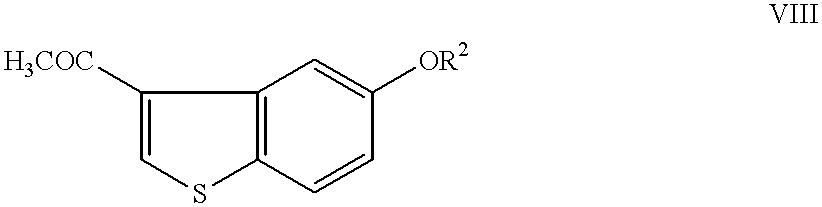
C1([H3COC])=CSC2=C1C=C([OR2])C=C2
